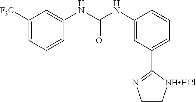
C1([F3C])=CC=CC(NC(NC2=CC(C3=NCC[NHHCl]3)=CC=C2)=O)=C1
